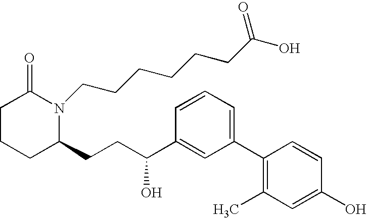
C1CCC(CCC(C2=CC(C3=C(C)C=C(O)C=C3)=CC=C2)O)N(CCCCCCC(O)=O)C1=O
